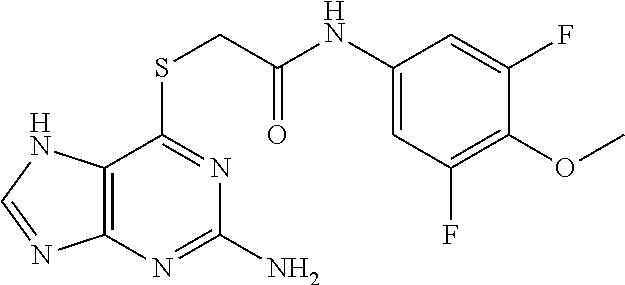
C1(NC(=O)CSC2=NC(N)=NC3=C2NC=N3)=CC(F)=C(OC)C(F)=C1
